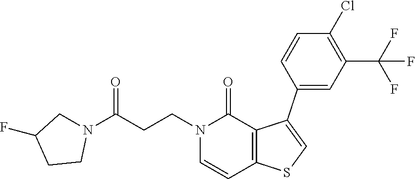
C(CCN1C(=O)C2=C(C=C1)SC=C2C1=CC(C(F)(F)F)=C(Cl)C=C1)(N1CC(F)CC1)=O
